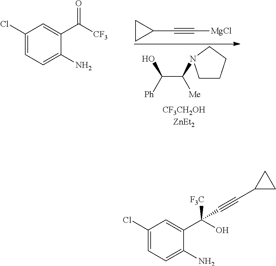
C1(Cl)=CC=C(N)C(C([CF3])=O)=C1.C1CC1C#C[MgCl].C(C([Me])N1CCCC1)([Ph])O.C1(Cl)=CC=C(N)C(C(O)([F3C])C#CC2CC2)=C1
